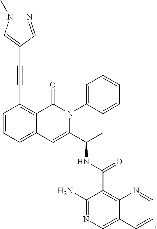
C(#CC1=C2C(=CC=C1)C=C(C(C)NC(C1=C3C(=CN=C1N)C=CC=N3)=O)N(C1=CC=CC=C1)C2=O)C1=CN(C)N=C1
